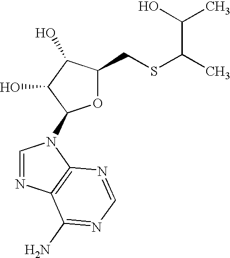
O1C(CSC(C)C(C)O)C(O)C(O)C1N1C=NC2=C1N=CN=C2N
